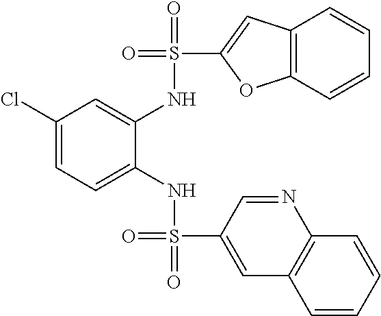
C1(Cl)=CC=C(NS(=O)(=O)C2=CC3=C(N=C2)C=CC=C3)C(NS(=O)(C2=CC3=C(O2)C=CC=C3)=O)=C1
